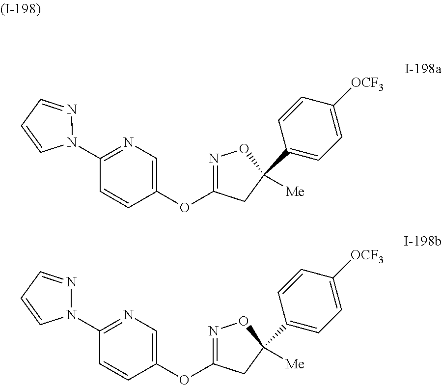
N1=C(N2N=CC=C2)C=CC(OC2=NOC([Me])(C3=CC=C([OCF3])C=C3)C2)=C1.N1=C(N2N=CC=C2)C=CC(OC2=NOC([Me])(C3=CC=C([OCF3])C=C3)C2)=C1
